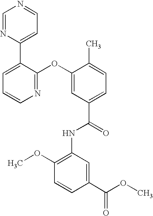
N1=C(OC2=CC(C(=O)NC3=C(OC)C=CC(C(=O)OC)=C3)=CC=C2C)C(C2=CC=NC=N2)=CC=C1
